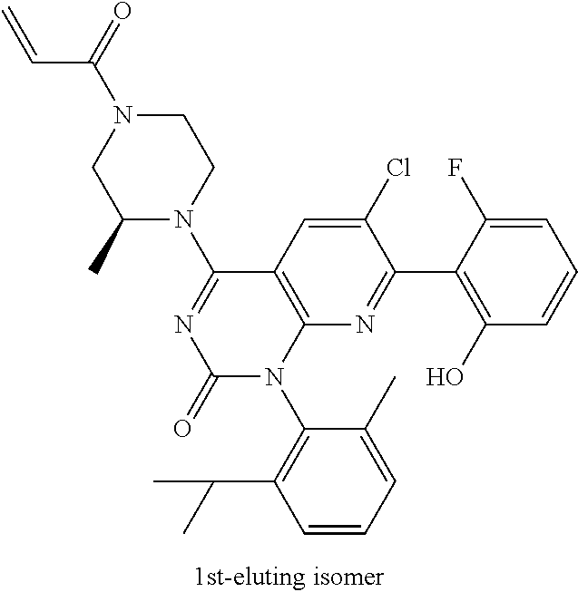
C1N(C(C=C)=O)CC(C)N(C2=NC(=O)N(C3=C(C(C)C)C=CC=C3C)C3=C2C=C(Cl)C(C2=C(O)C=CC=C2F)=N3)C1
